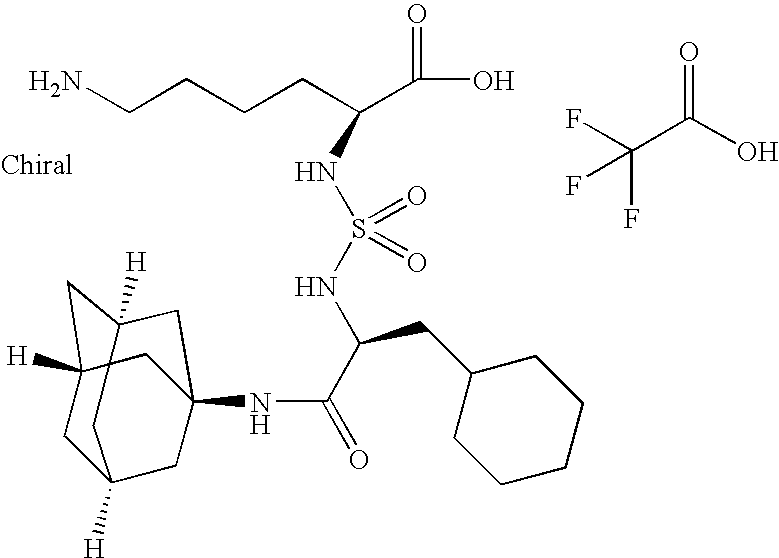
C1C2([H])CC3([H])CC(NC(=O)C(CC4CCCCC4)NS(=O)(=O)NC(C(=O)O)CCCCN)(CC1([H])C3)C2.C(O)(=O)C(F)(F)F
